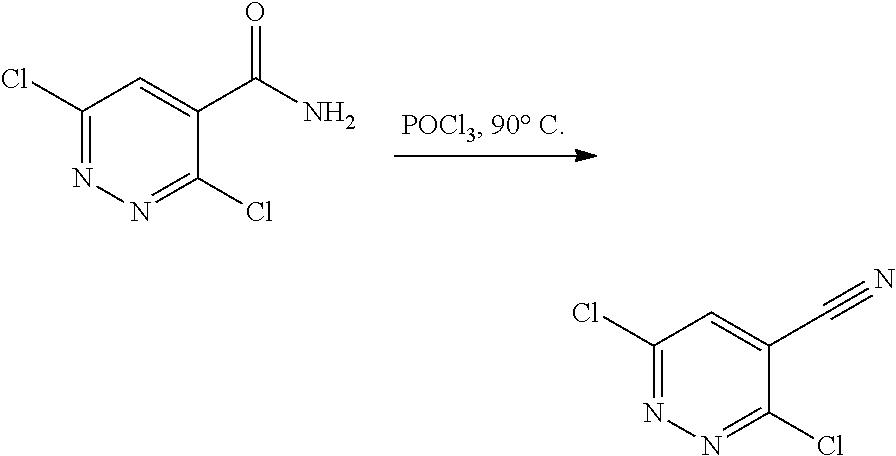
C1(Cl)=NN=C(Cl)C(C(N)=O)=C1.C1(Cl)=NN=C(Cl)C(C#N)=C1
